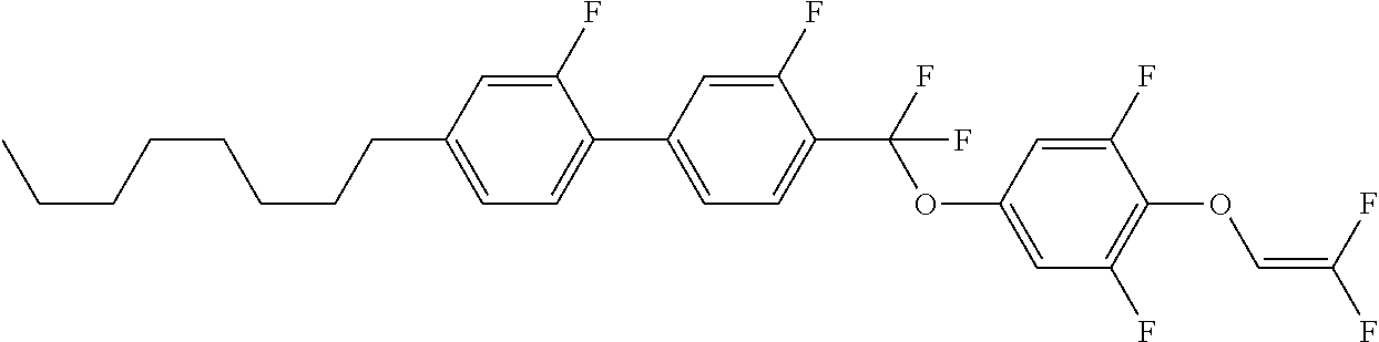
C1(F)=CC(CCCCCCCC)=CC=C1C1=CC=C(C(F)(OC2=CC(F)=C(OC=C(F)F)C(F)=C2)F)C(F)=C1
